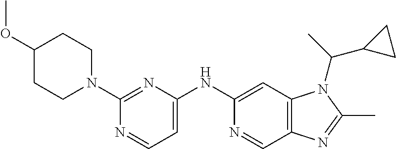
C1(NC2=CC=NC(N3CCC(OC)CC3)=N2)=CC2=C(C=N1)N=C(C)N2C(C)C1CC1
